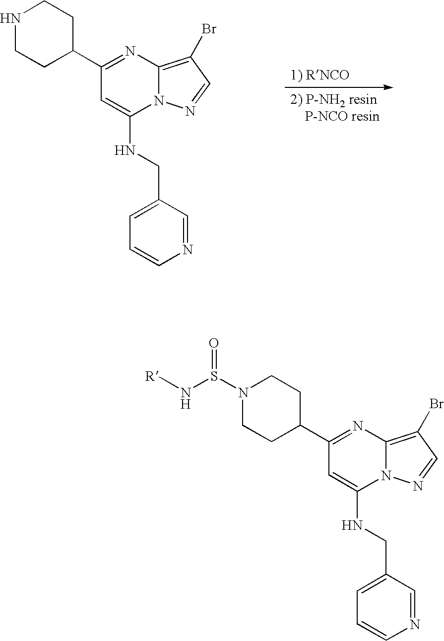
N1CCC(C2=NC3=C(Br)C=NN3C(NCC3=CC=CN=C3)=C2)CC1.N1(S(=O)N[R])CCC(C2=NC3=C(Br)C=NN3C(NCC3=CC=CN=C3)=C2)CC1
